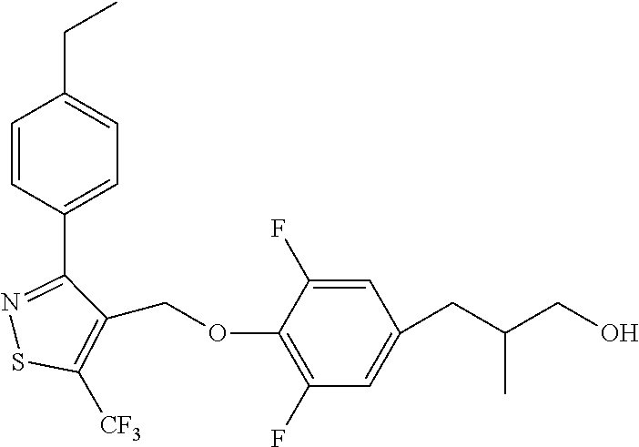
C(C1=C([CF3])SN=C1C1=CC=C(CC)C=C1)OC1=C(F)C=C(CC(CO)C)C=C1F
